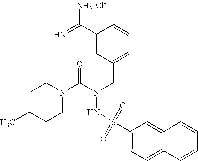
C1C(C)CCN(C(N(CC2=CC=CC(C(=N)[NH3+Cl-])=C2)NS(=O)(=O)C2=CC=C3C(=C2)C=CC=C3)=O)C1
